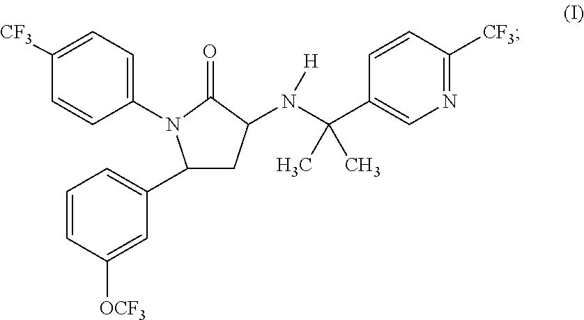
C1([CF3])=CC=C(N2C(C3=CC=CC([OCF3])=C3)CC(N([H])C(C3=CN=C([CF3])C=C3)(C)C)C2=O)C=C1
